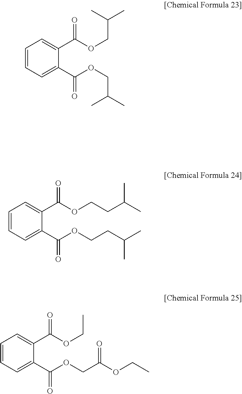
C1=CC=C(C(OCC(C)C)=O)C(C(OCC(C)C)=O)=C1.C1=CC=C(C(OCCC(C)C)=O)C(C(OCCC(C)C)=O)=C1.C1=CC=C(C(OCC(OCC)=O)=O)C(C(OCC)=O)=C1
